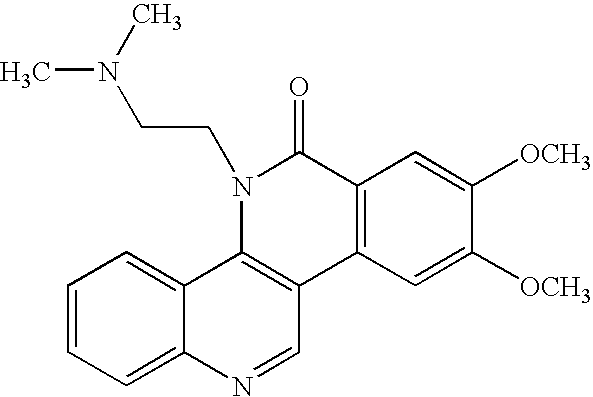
C1=CC=C2C(=C1)C1=C(C=N2)C2=C(C(=O)N1CCN(C)C)C=C([OCH3])C([OCH3])=C2
